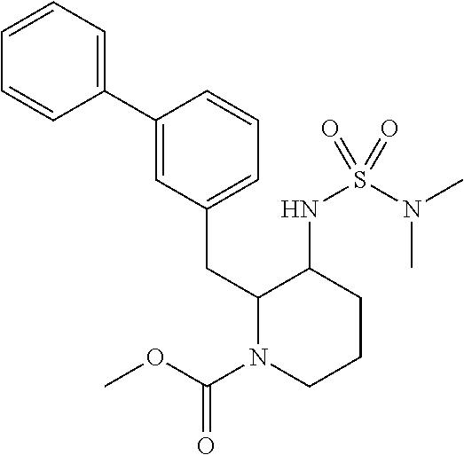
C1=CC=C(C2=CC(CC3N(C(OC)=O)CCCC3NS(N(C)C)(=O)=O)=CC=C2)C=C1
